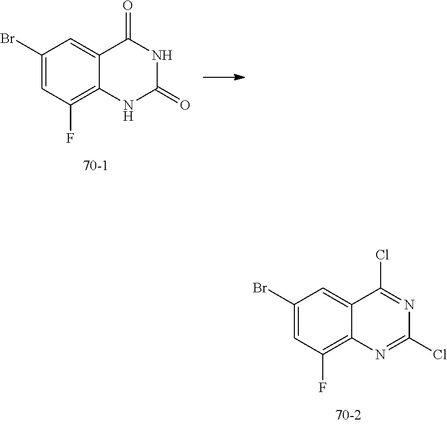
C1(Br)=CC(F)=C2C(=C1)C(Cl)=NC(Cl)=N2.C1(Br)=CC(F)=C2C(=C1)C(=O)NC(=O)N2
